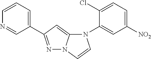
N1(C2=CC([NO2])=CC=C2Cl)C2=CC(C3=CC=CN=C3)=NN2C=C1
